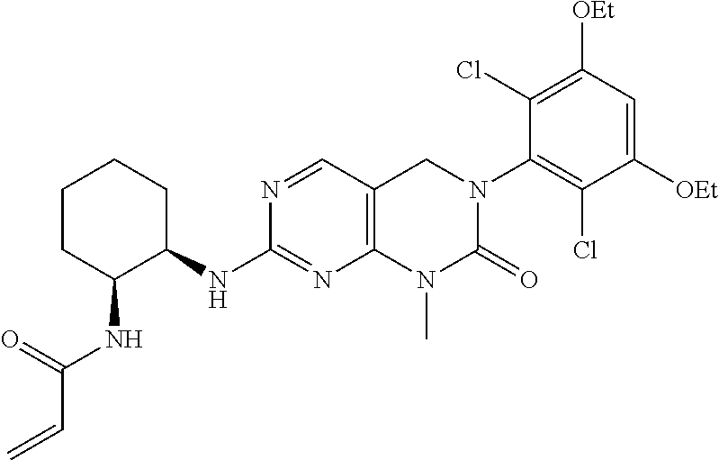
N(C1=NC2=C(C=N1)CN(C1=C(Cl)C([OEt])=CC([OEt])=C1Cl)C(=O)N2C)C1CCCCC1NC(C=C)=O
